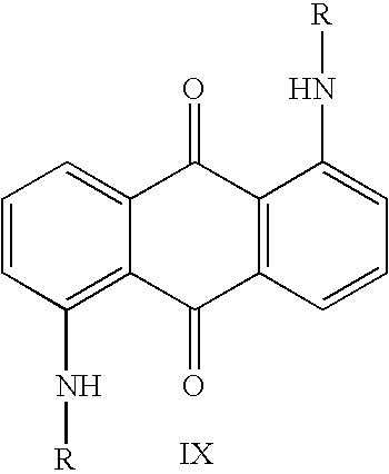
C1=CC(N[R])=C2C(=C1)C(=O)C1=C(C2=O)C=CC=C1N[R]
